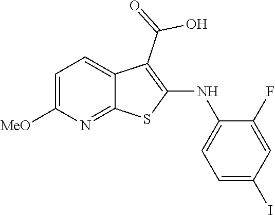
C12=NC([MeO])=CC=C1C(C(=O)O)=C(NC1=CC=C(I)C=C1F)S2
